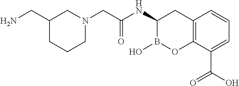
C12=C(C(C(O)=O)=CC=C1)OB(O)C(NC(=O)CN1CCCC(CN)C1)C2
